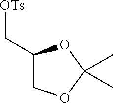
[OTs]CC1COC(C)(C)O1
